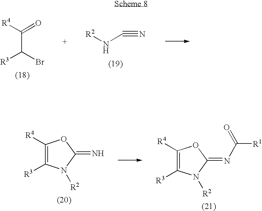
C(C(Br)[R3])([R4])=O.[R2]NC#N.C1([R4])=C([R3])N([R2])C(=N)O1.C1([R4])=C([R3])N([R2])C(=NC([R1])=O)O1
